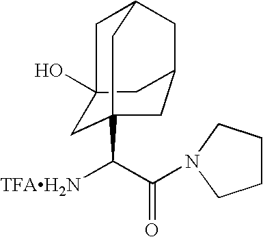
C1C2(O)CC3(C(C(=O)N4CCCC4)[TFAH2N])CC(CC1C3)C2
